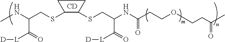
[CD].S(C1CCC1SCC(NC(CCOCCC(C)=O)=O)C(=O)[L][D])CC(NC)C(=O)[L][D]
